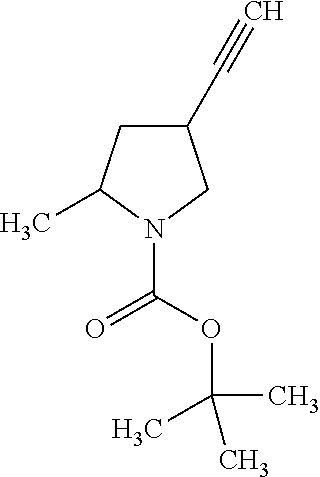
C1C(C#C)CN(C(OC(C)(C)C)=O)C1C
